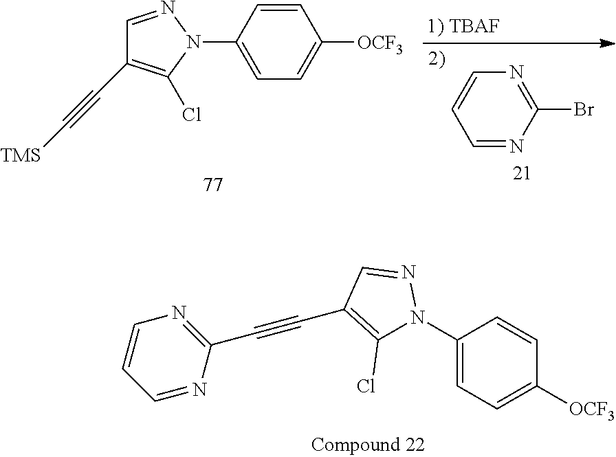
C1(N2C(Cl)=C(C#CC3=NC=CC=N3)C=N2)=CC=C([OCF3])C=C1.C1(N2N=CC(C#C[TMS])=C2Cl)=CC=C([OCF3])C=C1.C1=NC(Br)=NC=C1
